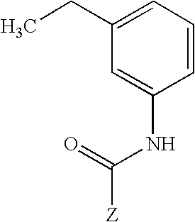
CCC1=CC=CC(NC(=O)[Z])=C1
